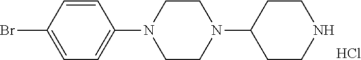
C1(Br)=CC=C(N2CCN(C3CCNCC3)CC2)C=C1.Cl
